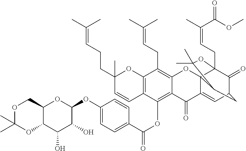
C12=C(OC(C3=CC=C(OC4OC5C(C(O)C4O)OC(C)(C)OC5)C=C3)=O)C3=C(C(CC=C(C)C)=C1OC14C(=CC5C(=O)C1(CC=C(C)C(=O)OC)OC(C)(C)C4C5)C2=O)OC(C)(CCC=C(C)C)C=C3
